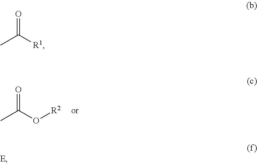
O=C(O[R2])C.O=C(C)[R1]
